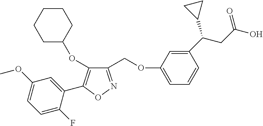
C1(COC2=CC=CC(C(CC(O)=O)C3CC3)=C2)=NOC(C2=CC(OC)=CC=C2F)=C1OC1CCCCC1
